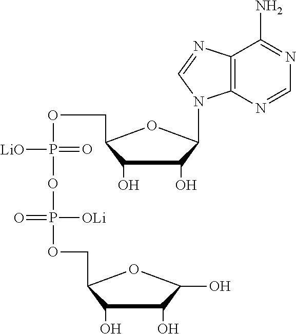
N1=C(N)C2=C(N=C1)N(C1C(O)C(O)C(COP([LiO])(OP(OCC3C(O)C(O)C(O)O3)([OLi])=O)=O)O1)C=N2
